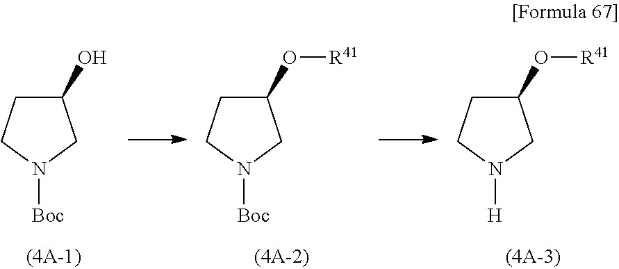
C1(O)CCN([Boc])C1.C1(O[R41])CCN([Boc])C1.C1(O[R41])CCN([H])C1
